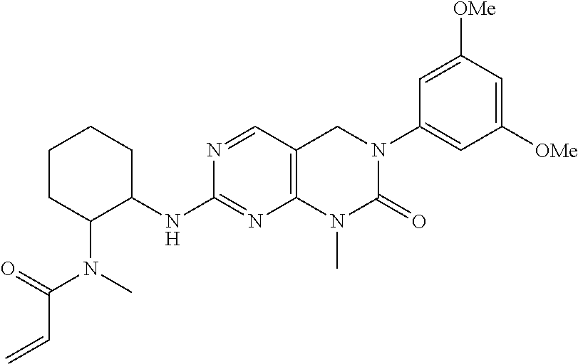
N1=CC2=C(N=C1NC1CCCCC1N(C(C=C)=O)C)N(C)C(=O)N(C1=CC([OMe])=CC([OMe])=C1)C2
